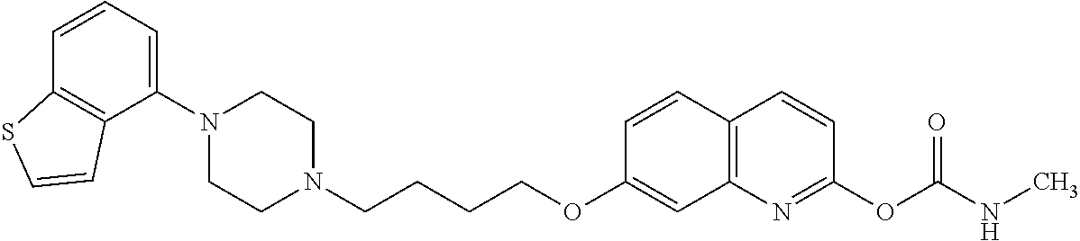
C1=CC2=C(C(N3CCN(CCCCOC4=CC5=C(C=C4)C=CC(OC(NC)=O)=N5)CC3)=C1)C=CS2
